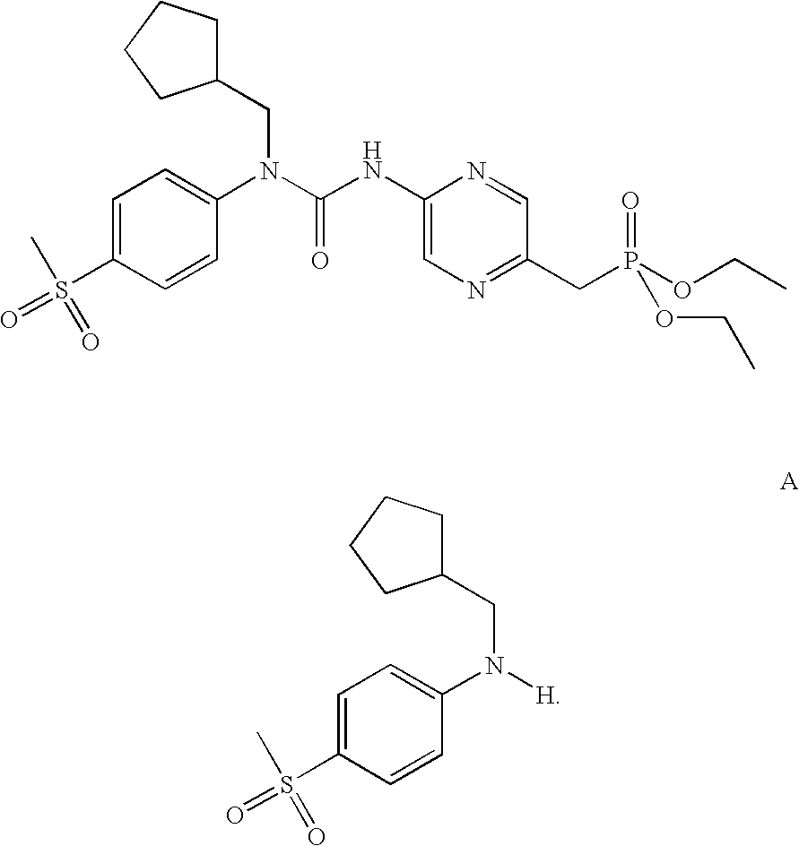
C1=C(S(=O)(=O)C)C=CC(N([H])CC2CCCC2)=C1.C1=C(S(=O)(=O)C)C=CC(N(C(NC2=CN=C(CP(OCC)(=O)OCC)C=N2)=O)CC2CCCC2)=C1
